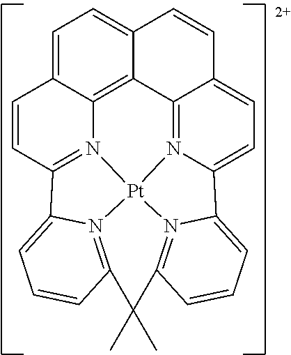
C1=C2C3=C4C(=C1)C=CC1=CC=C5N(=C41)[Pt]14N3=C(C=C2)C2=CC=CC(=N12)C(C)(C)C1=N4C5=CC=C1
